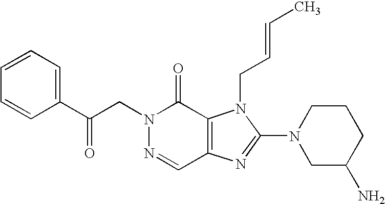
C(N1N=CC2=C(C1=O)N(CC=CC)C(N1CC(N)CCC1)=N2)C(C1=CC=CC=C1)=O
